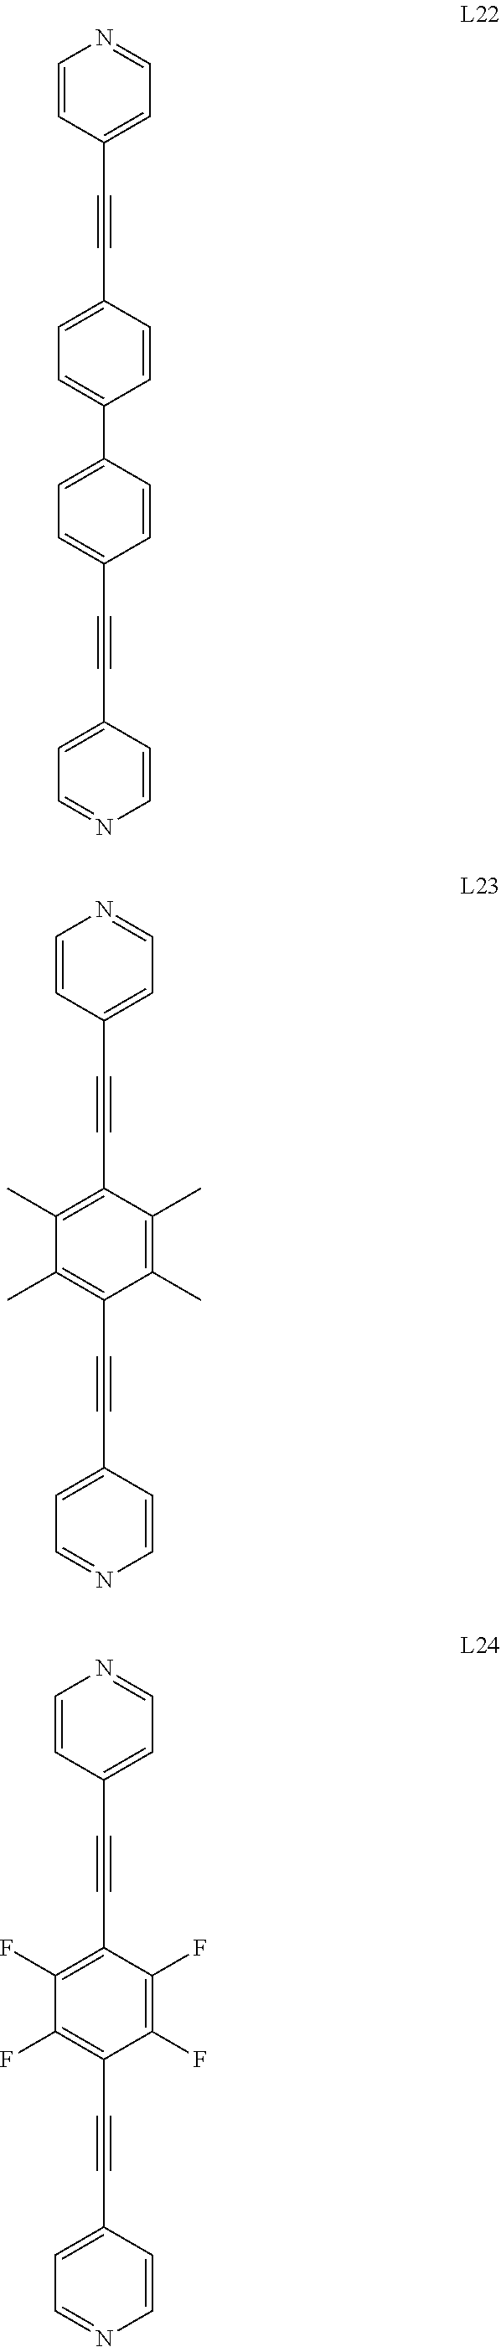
C1=CC(C#CC2=C(C)C(C)=C(C#CC3=CC=NC=C3)C(C)=C2C)=CC=N1.C1=CC(C#CC2=CC=C(C3=CC=C(C#CC4=CC=NC=C4)C=C3)C=C2)=CC=N1.C1=CC(C#CC2=C(F)C(F)=C(C#CC3=CC=NC=C3)C(F)=C2F)=CC=N1
